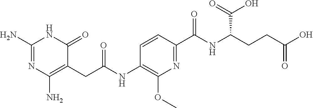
COC1=C(NC(CC2=C(N)N=C(N)NC2=O)=O)C=CC(C(=O)NC(C(=O)O)CCC(=O)O)=N1
